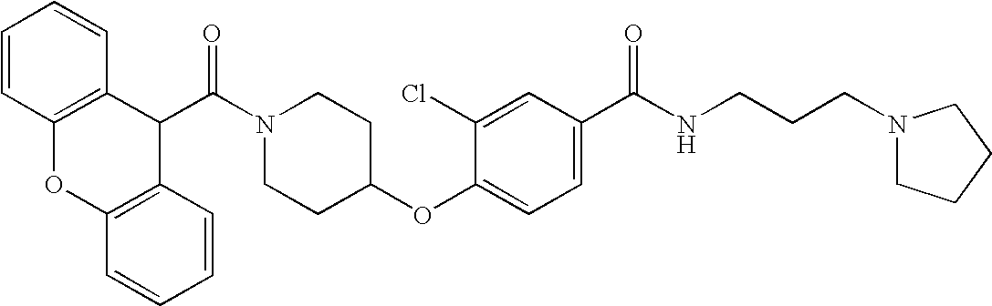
C1=CC2=C(C=C1)C(C(N1CCC(OC3=CC=C(C(NCCCN4CCCC4)=O)C=C3Cl)CC1)=O)C1=C(O2)C=CC=C1
